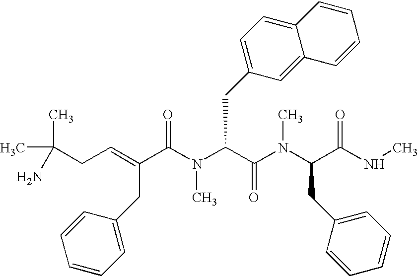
C(CC=C(C(N(C(C(N(C(C(NC)=O)CC1=CC=CC=C1)C)=O)CC1=CC=C2C(=C1)C=CC=C2)C)=O)CC1=CC=CC=C1)(C)(C)N
